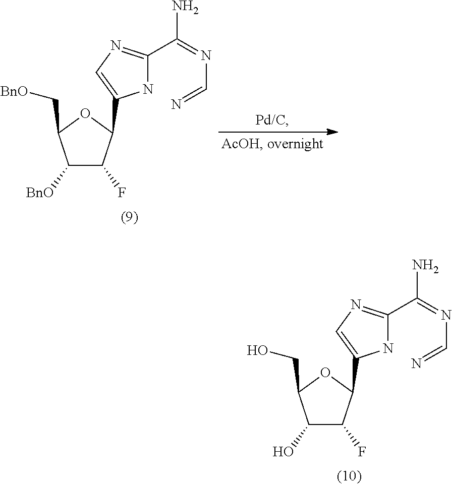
C1([BnO])C(F)C(C2=CN=C(C(=NC=N)N)N2)OC1C[BnO].C1(O)C(F)C(C2=CN=C(C(=NC=N)N)N2)OC1CO
